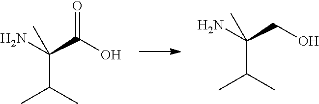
NC(C(O)=O)(C(C)C)C.NC(CO)(C(C)C)C
